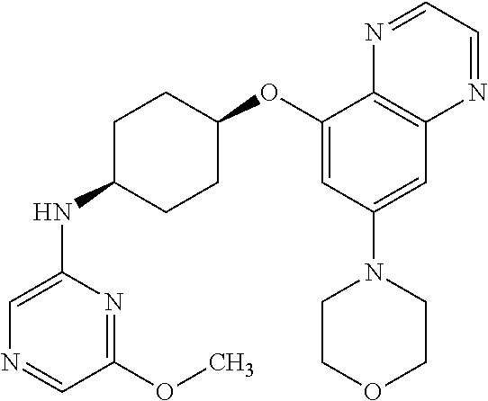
C1(OC)=NC(NC2CCC(OC3=CC(N4CCOCC4)=CC4=C3N=CC=N4)CC2)=CN=C1
